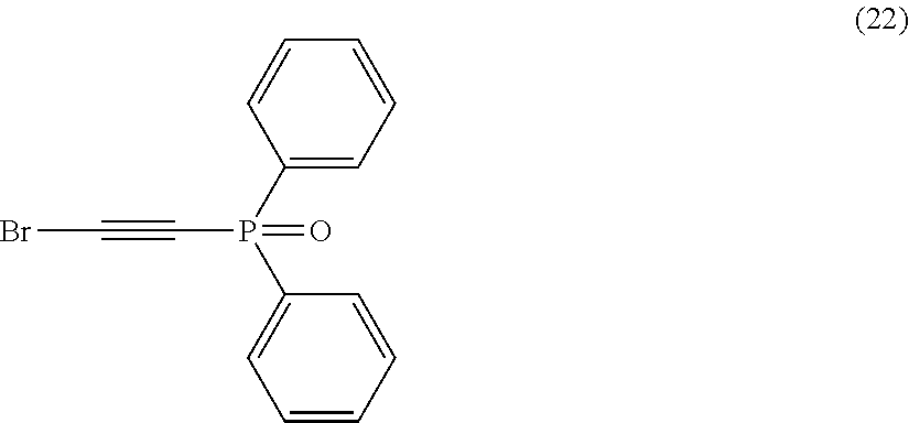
C1(P(C#CBr)(C2=CC=CC=C2)=O)=CC=CC=C1
